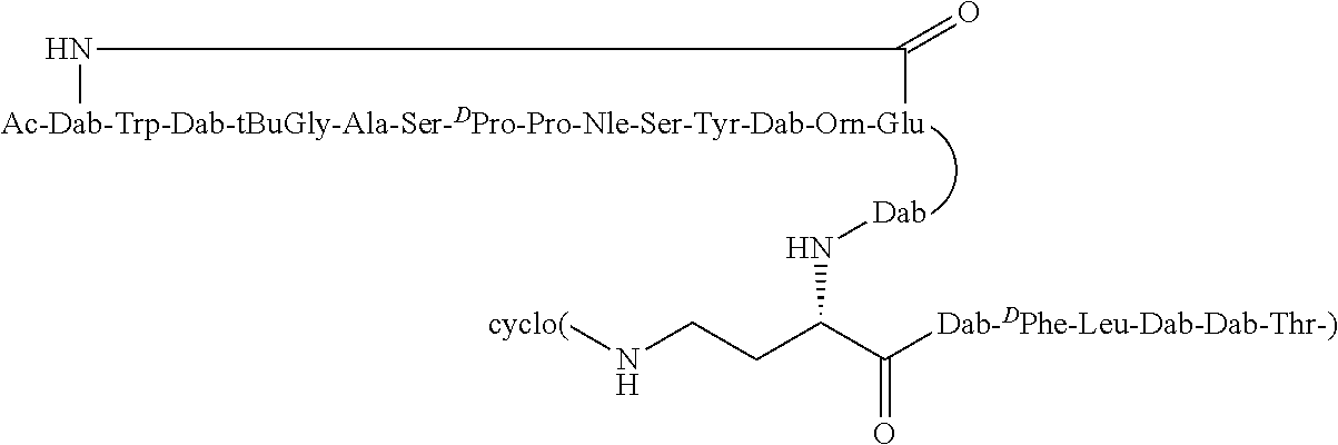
[cyclo(]NCCC(C([Dab-DPhe-Leu-Dab-Dab-Thr-)])=O)N[Dab].[Ac-Dab-Trp-Dab-tBuGly-Ala-Ser-DPro-Pro-Nle-Ser-Tyr-Dab-Orn-Glu]1NC1=O
